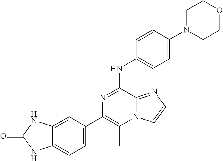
C1(C2=CC=C3C(=C2)NC(=O)N3)=C(C)N2C(=NC=C2)C(NC2=CC=C(N3CCOCC3)C=C2)=N1
